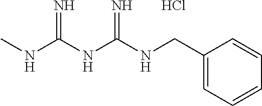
C(C1=CC=CC=C1)NC(NC(NC)=N)=N.Cl
